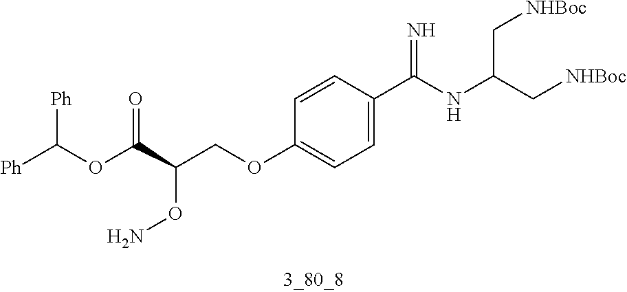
C1=CC(C(NC(C[NHBoc])C[NHBoc])=N)=CC=C1OCC(C(OC([Ph])[Ph])=O)ON
